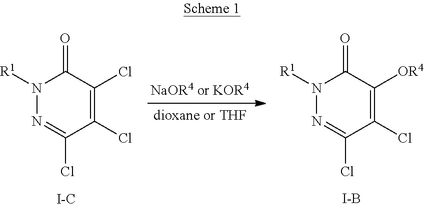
N1([R1])N=C(Cl)C(Cl)=C(Cl)C1=O.[I-C].N1([R1])N=C(Cl)C(Cl)=C([OR4])C1=O.[I-B]
